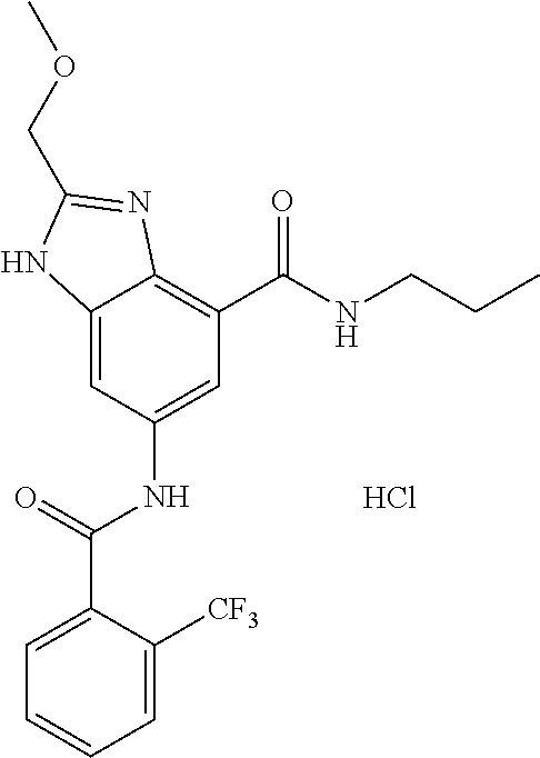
C12=CC(NC(C3=CC=CC=C3[CF3])=O)=CC(C(NCCC)=O)=C1N=C(COC)N2.Cl
